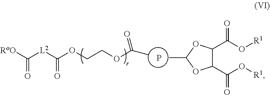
C([L2]C(OCCOC(C)=O)=O)([RoO])=O.P.C1(C(O[R1])=O)C(C(O[R1])=O)OC(C)O1
